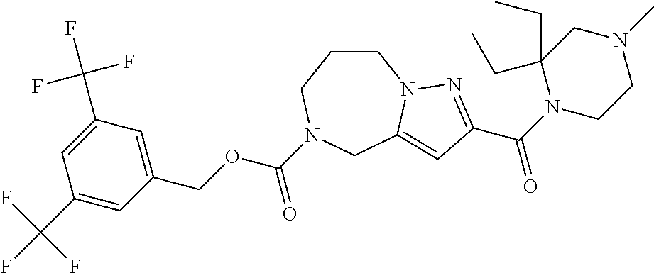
C1CCN(C(OCC2=CC(C(F)(F)F)=CC(C(F)(F)F)=C2)=O)CC2=CC(C(N3CCN(C)CC3(CC)CC)=O)=NN12
